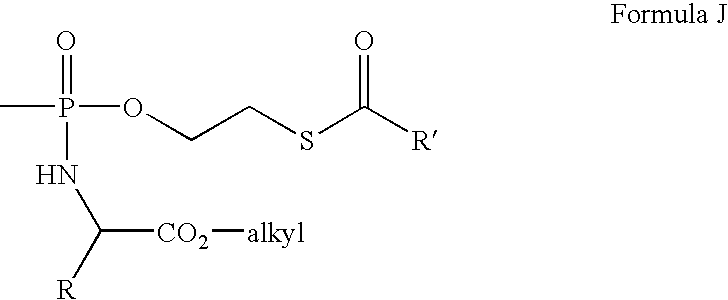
CP(=O)(NC([R])[CO2][alkyl])OCCSC([R])=O
